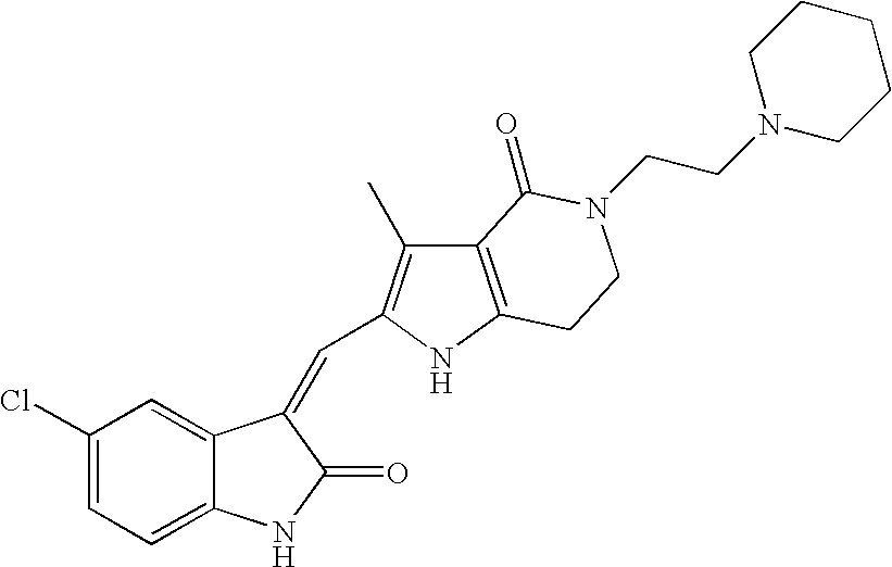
C1(Cl)=CC=C2C(=C1)C(=CC1=C(C)C3=C(N1)CCN(CCN1CCCCC1)C3=O)C(=O)N2
